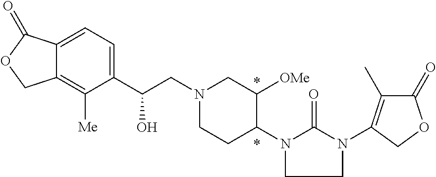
C(CN1CCC(N2CCN(C3=C(C)C(=O)OC3)C2=O)C([OMe])C1)(C1=CC=C2C(=C1[Me])COC2=O)O
